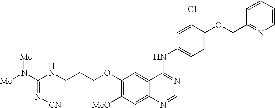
C1=C(OCC2=NC=CC=C2)C(Cl)=CC(NC2=NC=NC3=CC([MeO])=C(OCCCNC(N([Me])[Me])=N[CN])C=C32)=C1
